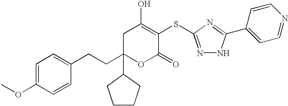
C1C(CCC2=CC=C(OC)C=C2)(C2CCCC2)OC(=O)C(SC2=NNC(C3=CC=NC=C3)=N2)=C1O
